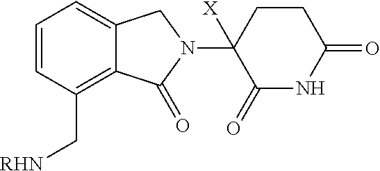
C1=CC(C[RHN])=C2C(=C1)CN(C1([X])C(=O)NC(=O)CC1)C2=O
